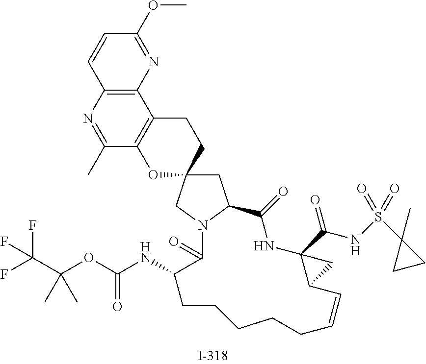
C1C2(CN3C1C(=O)NC1(C(NS(=O)(C4(C)CC4)=O)=O)C(C=CCCCCCC(NC(OC(C(F)(F)F)(C)C)=O)C3=O)C1)CCC1=C(O2)C(C)=NC2=C1N=C(OC)C=C2
